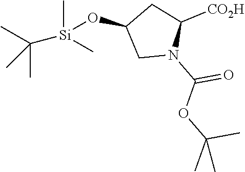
C(C)(C)([Si](C)(C)OC1CN(C(=O)OC(C)(C)C)C([CO2H])C1)C
